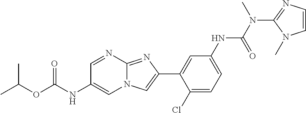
C1=NC2=NC(C3=CC(NC(N(C4=NC=CN4C)C)=O)=CC=C3Cl)=CN2C=C1NC(OC(C)C)=O
